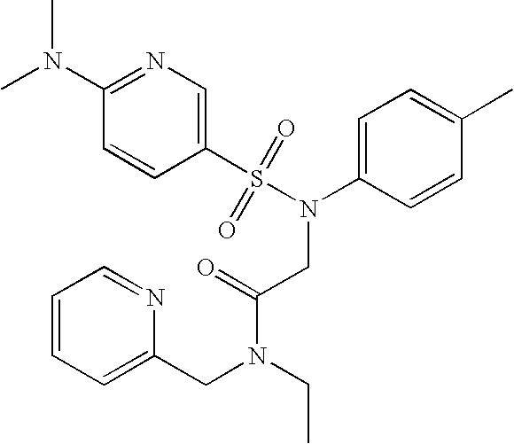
CN(C1=NC=C(S(N(CC(=O)N(CC)CC2=CC=CC=N2)C2=CC=C(C)C=C2)(=O)=O)C=C1)C
